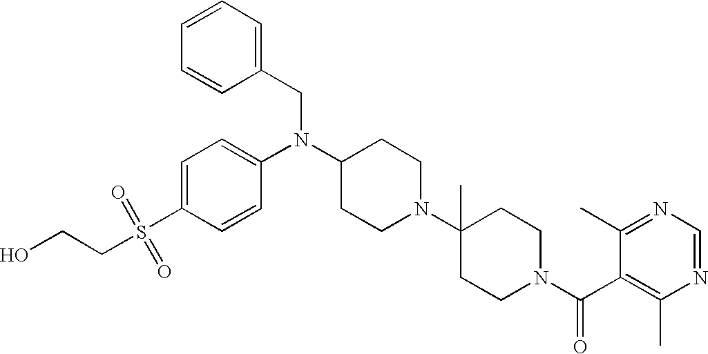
S(C1=CC=C(N(C2CCN(C3(C)CCN(C(C4=C(C)N=CN=C4C)=O)CC3)CC2)CC2=CC=CC=C2)C=C1)(CCO)(=O)=O
